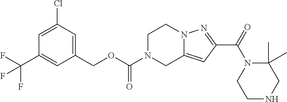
C1(COC(N2CC3=CC(C(=O)N4CCNCC4(C)C)=NN3CC2)=O)=CC(Cl)=CC(C(F)(F)F)=C1
